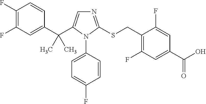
C1(C(C)(C)C2=CN=C(SCC3=C(F)C=C(C(O)=O)C=C3F)N2C2=CC=C(F)C=C2)=CC(F)=C(F)C=C1
